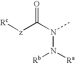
[z](C(N(N([Rb])[Ra])C)=O)[Rc]
